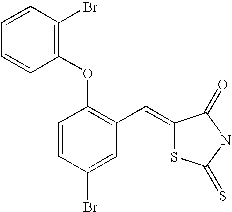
C1=CC(Br)=CC(C=C2SC(=S)NC2=O)=C1OC1=C(Br)C=CC=C1
